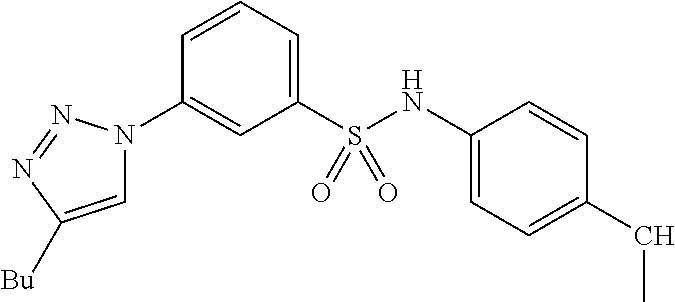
C1=C([Bu])N=NN1C1=CC(S(NC2=CC=C(CC)C=C2)(=O)=O)=CC=C1
